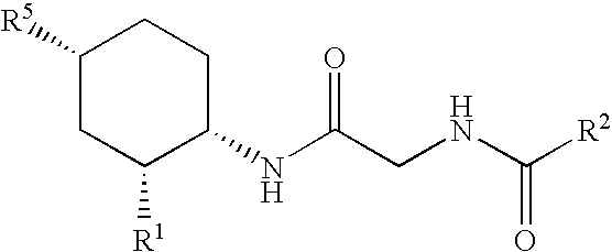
C1([R5])CC([R1])C(NC(CNC([R2])=O)=O)CC1
